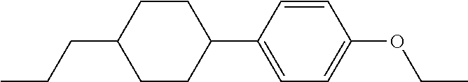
C1=CC(C2CCC(CCC)CC2)=CC=C1OCC
